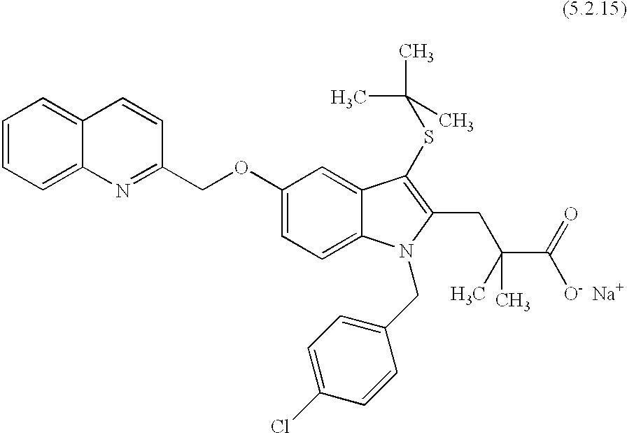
C1=CC=C2C(=C1)C=CC(COC1=CC=C3C(=C1)C(SC(C)(C)C)=C(CC(C)(C)C(=O)[O-  Na+])N3CC1=CC=C(Cl)C=C1)=N2
